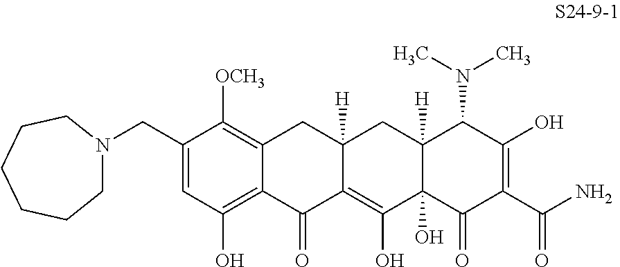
C1(CN2CCCCCC2)=CC(O)=C2C(=C1[OCH3])CC1([H])C(=C(O)C3(O)C([H])(C1)C(N(C)C)C(O)=C(C(N)=O)C3=O)C2=O
